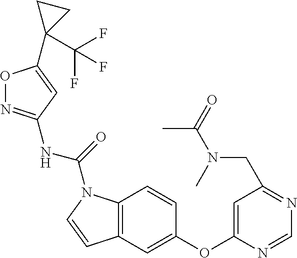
C12=C(C=C(OC3=CC(CN(C)C(C)=O)=NC=N3)C=C1)C=CN2C(=O)NC1=NOC(C2(C(F)(F)F)CC2)=C1
